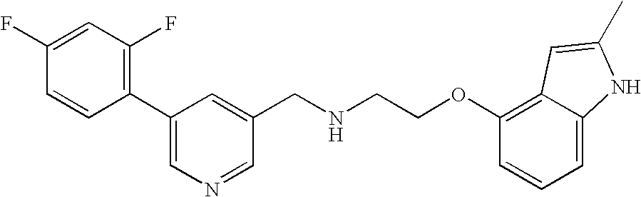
C1=CC(C2=CN=CC(CNCCOC3=C4C(=CC=C3)NC(C)=C4)=C2)=C(F)C=C1F
